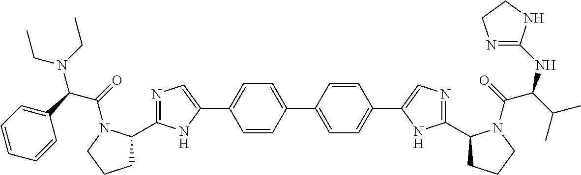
C1=CC(C2=CC=C(C3=CN=C(C4CCCN4C(C(NC4=NCCN4)C(C)C)=O)N3)C=C2)=CC=C1C1=CN=C(C2CCCN2C(C(C2=CC=CC=C2)N(CC)CC)=O)N1
